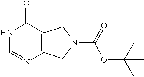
N1C=NC2=C(C1=O)CN(C(=O)OC(C)(C)C)C2
